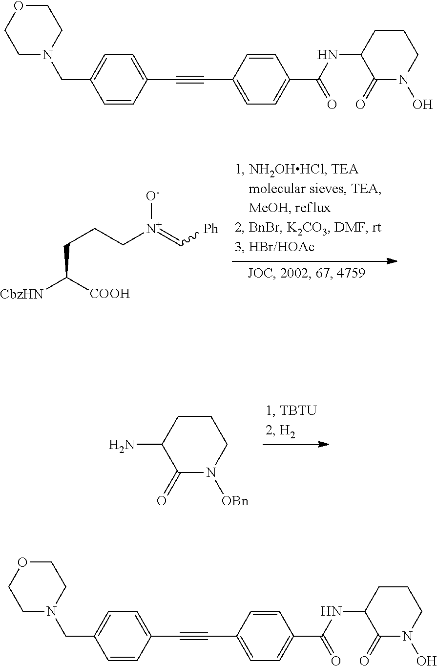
C(C([COOH])[CbzHN])CC[N+](=C[Ph])[O-].C1CC(N)C(=O)N([OBn])C1.C1OCCN(CC2=CC=C(C#CC3=CC=C(C(NC4CCCN(O)C4=O)=O)C=C3)C=C2)C1.C1OCCN(CC2=CC=C(C#CC3=CC=C(C(NC4CCCN(O)C4=O)=O)C=C3)C=C2)C1
